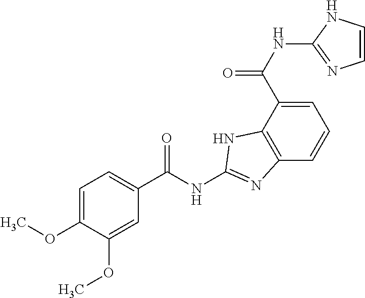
C1=C(C(NC2=NC=CN2)=O)C2=C(C=C1)N=C(NC(C1=CC=C(OC)C(OC)=C1)=O)N2
